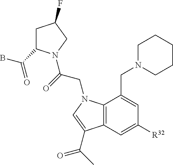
C1C(C(B)=O)N(C(=O)CN2C3=C(C=C([R32])C=C3CN3CCCCC3)C(C(=O)C)=C2)CC1F
